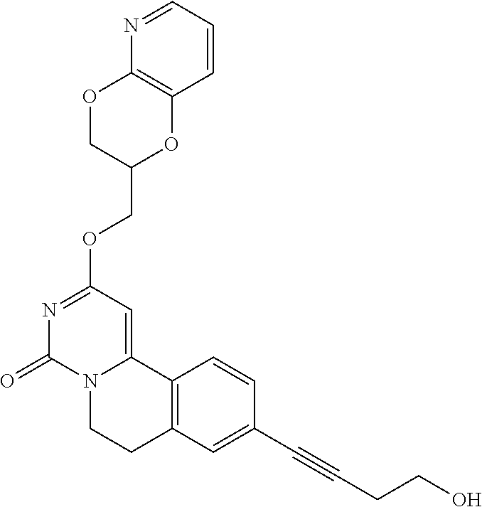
C1=CC=NC2=C1OC(COC1=NC(=O)N3C(=C1)C1=C(CC3)C=C(C#CCCO)C=C1)CO2
